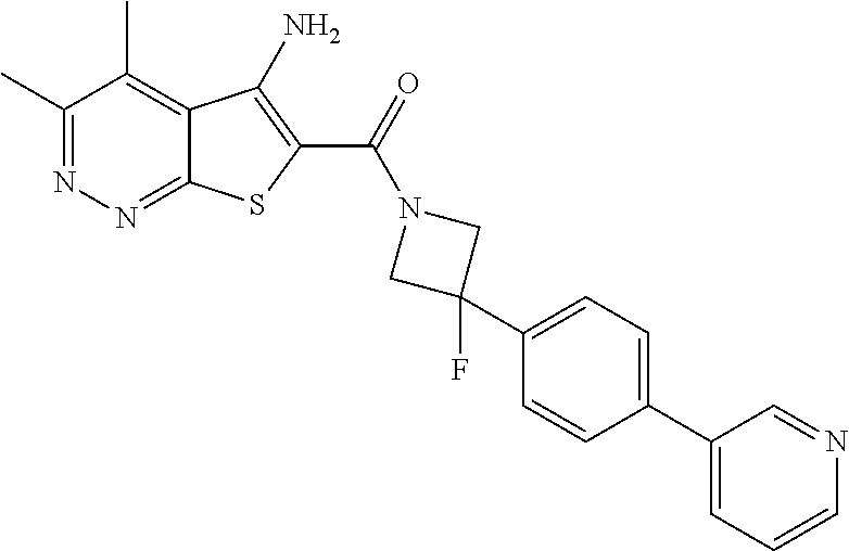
C1(C)=NN=C2C(=C1C)C(N)=C(C(=O)N1CC(F)(C3=CC=C(C4=CC=CN=C4)C=C3)C1)S2
